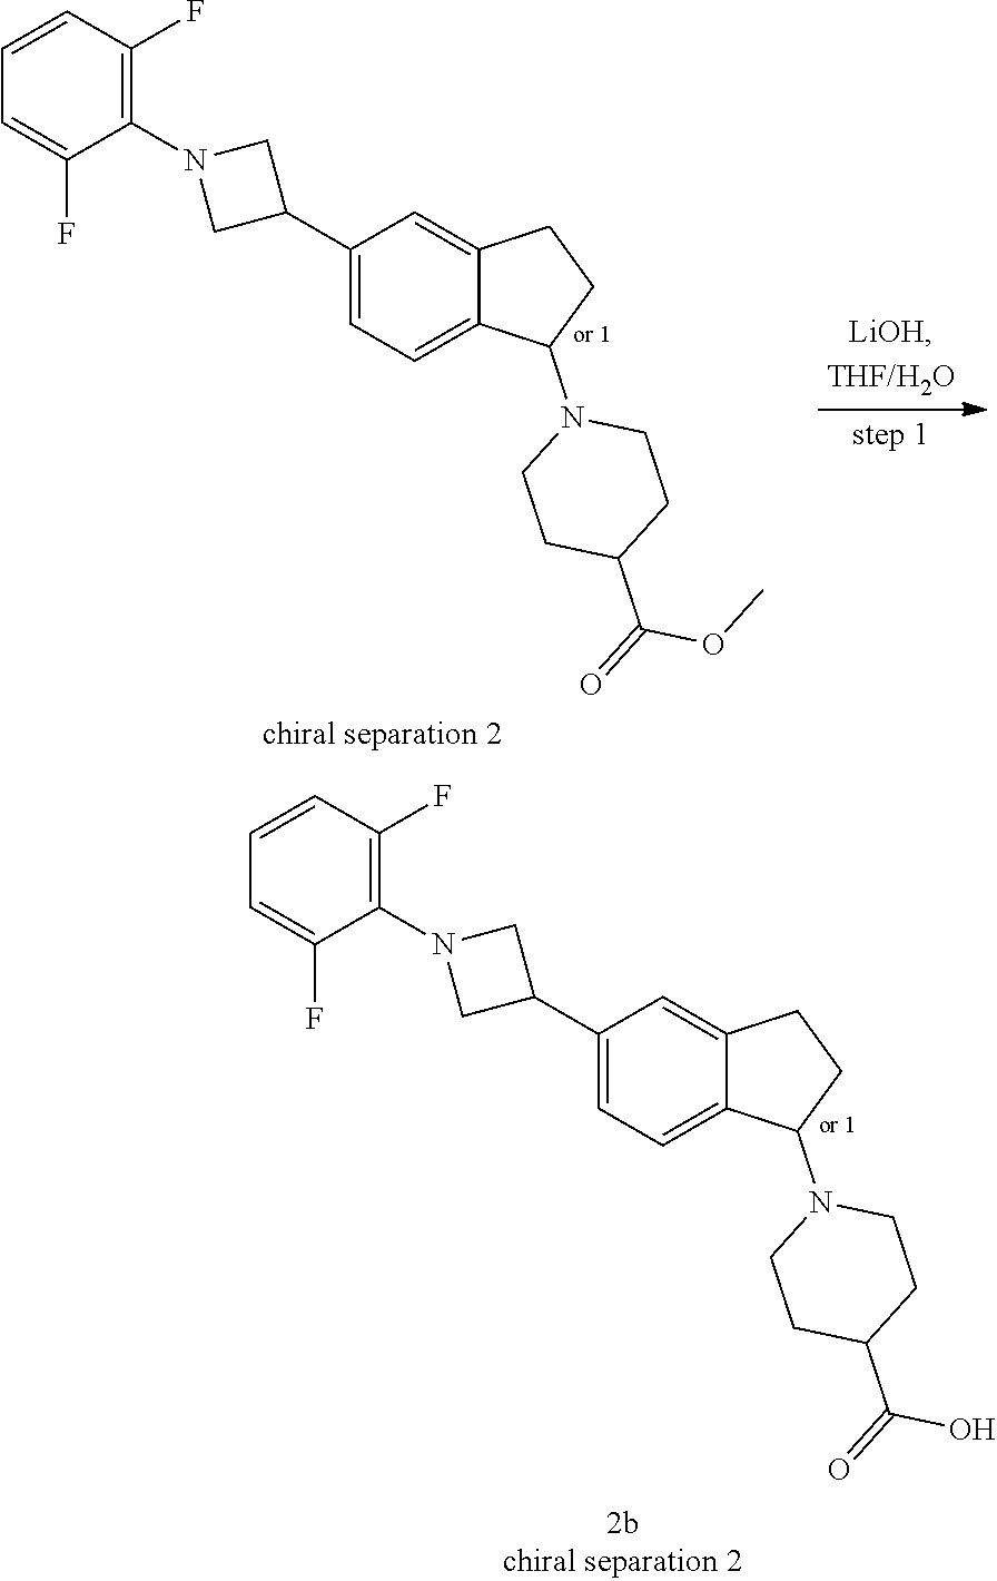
O(C)C(=O)C1CCN(C2CCC3=CC(C4CN(C5=C(F)C=CC=C5F)C4)=CC=C32)CC1.C(=O)(C1CCN(C2CCC3=CC(C4CN(C5=C(F)C=CC=C5F)C4)=CC=C32)CC1)O
